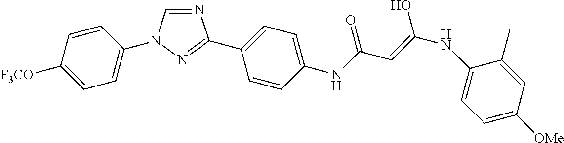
N1=CN(C2=CC=C([F3CO])C=C2)N=C1C1=CC=C(NC(C=C(O)NC2=CC=C([OMe])C=C2C)=O)C=C1
